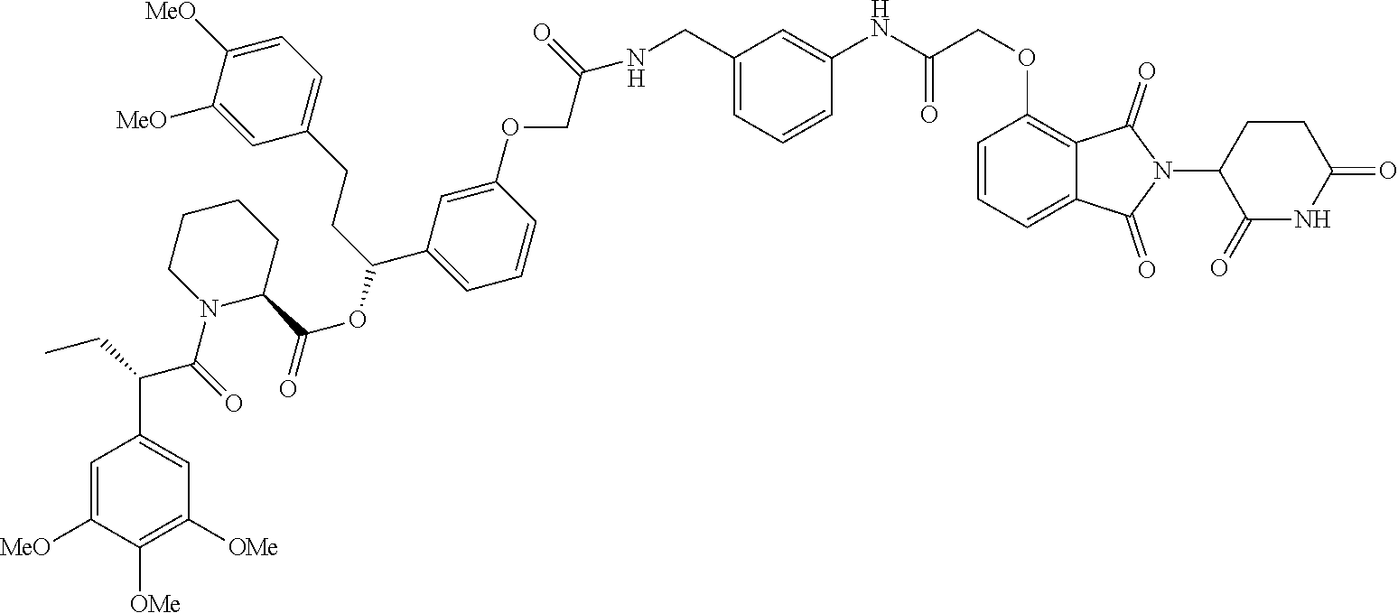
C1=C(OCC(=O)NCC2=CC=CC(NC(=O)COC3=C4C(=CC=C3)C(=O)N(C3C(=O)NC(=O)CC3)C4=O)=C2)C=CC=C1C(CCC1=CC=C([MeO])C([MeO])=C1)OC(=O)C1CCCCN1C(C(C1=CC([OMe])=C([OMe])C([MeO])=C1)CC)=O
